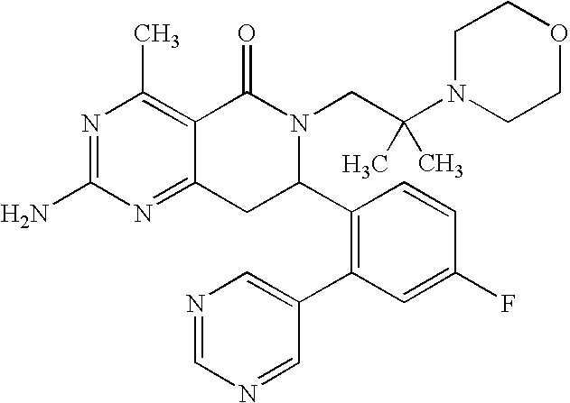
C12=NC(N)=NC(C)=C1C(=O)N(CC(N1CCOCC1)(C)C)C(C1=C(C3=CN=CN=C3)C=C(F)C=C1)C2
